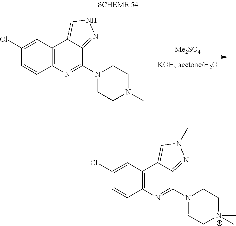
[Me2SO4].C1=CC2=C(C=C1Cl)C1=CNN=C1C(N1CCN(C)CC1)=N2.C1=CC2=C(C=C1Cl)C1=CN(C)N=C1C(N1CC[N+](C)(C)CC1)=N2
